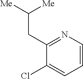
C1(CC([Me])[Me])=NC=CC=C1Cl
